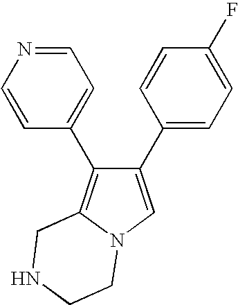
C1(C2=CC=C(F)C=C2)=CN2C(=C1C1=CC=NC=C1)CNCC2
